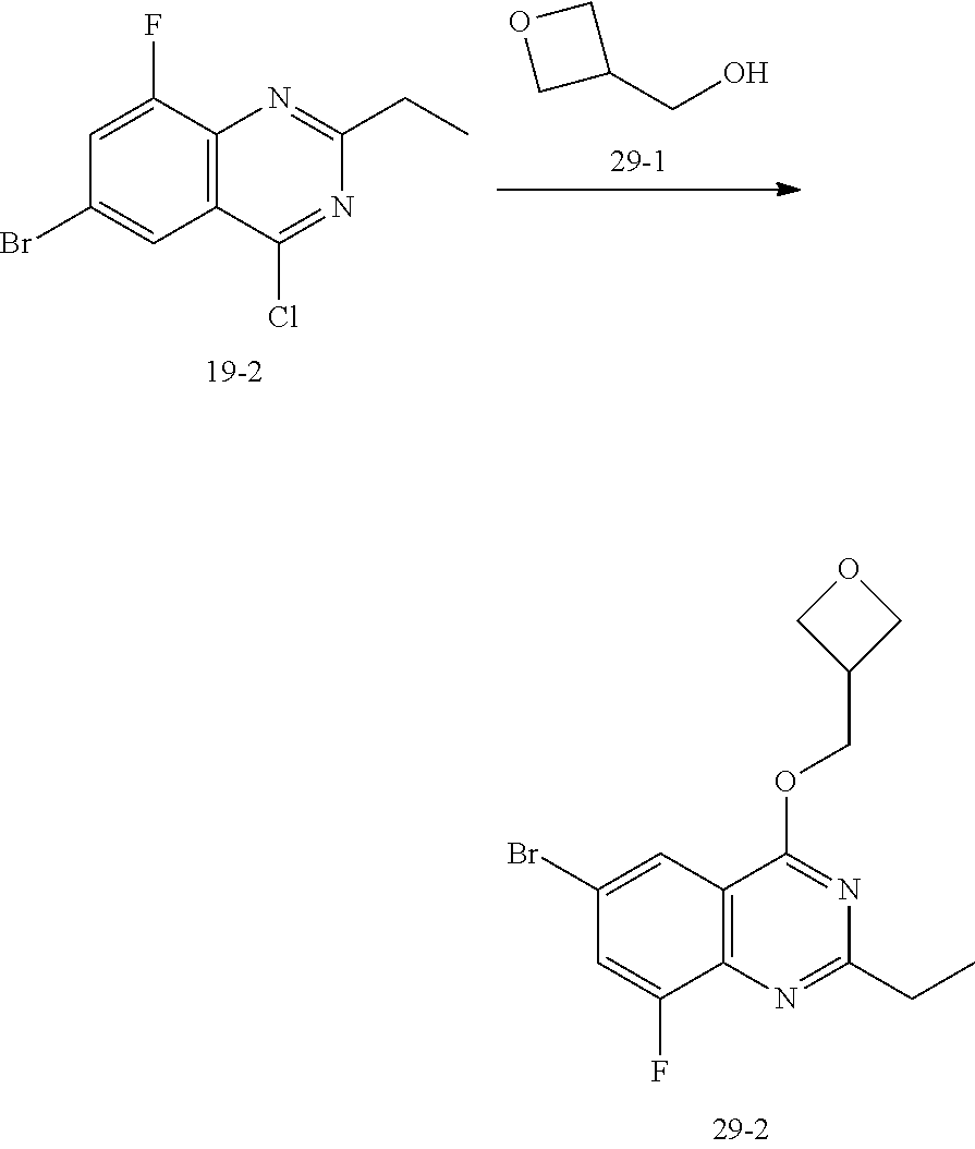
C12=C(N=C(CC)N=C1OCC1COC1)C(F)=CC(Br)=C2.C12=C(N=C(CC)N=C1Cl)C(F)=CC(Br)=C2.C(O)C1COC1
